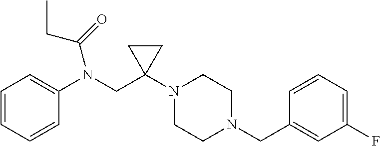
C1=CC=CC(N(CC2(N3CCN(CC4=CC(F)=CC=C4)CC3)CC2)C(=O)CC)=C1
